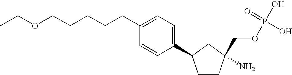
C1=CC(C2CCC(N)(COP(O)(=O)O)C2)=CC=C1CCCCCOCC
